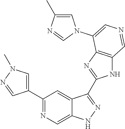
C1(C2=CN(C)N=C2)=NC=C2C(=C1)C(C1=NC3=C(N1)C=NC=C3N1C=C(C)N=C1)=NN2
